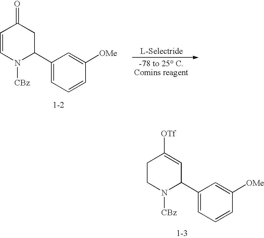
C1CN([CBz])C(C2=CC=CC([OMe])=C2)C=C1[OTf].C1=CN([CBz])C(C2=CC=CC([OMe])=C2)CC1=O
